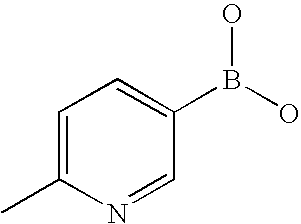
C1=C(C)N=CC(B(O)O)=C1
